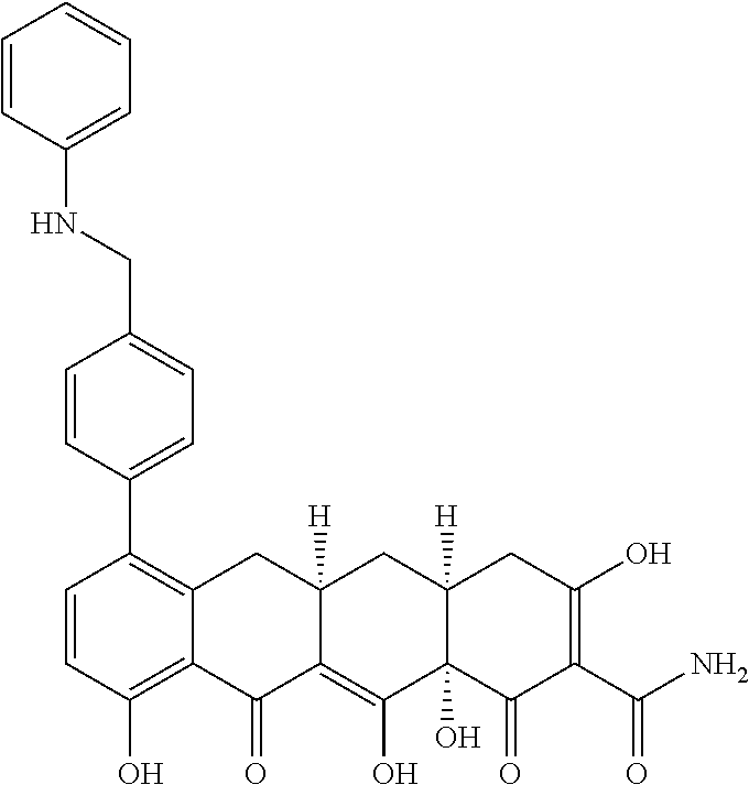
C1=CC(O)=C2C(=C1C1=CC=C(CNC3=CC=CC=C3)C=C1)CC1([H])C(=C(O)C3(O)C([H])(C1)CC(O)=C(C(N)=O)C3=O)C2=O
